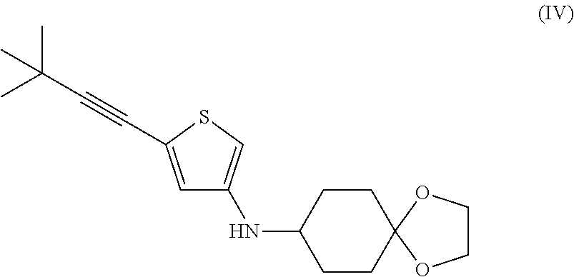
C1=C(C#CC(C)(C)C)SC=C1NC1CCC2(CC1)OCCO2
